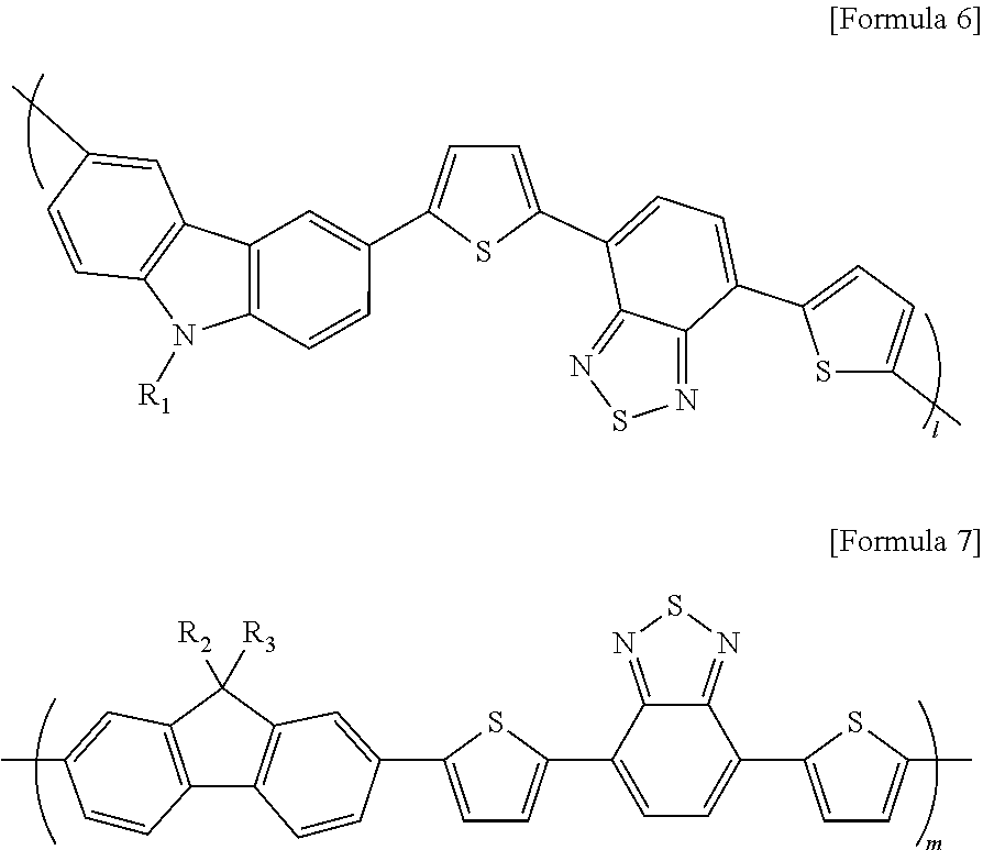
C12=C(C=CC(C)=C1)N([R1])C1=C2C=C(C2=CC=C(C3=CC=C(C4=CC=C(C)S4)C4=NSN=C43)S2)C=C1.C12=C(C([R2])([R3])C3=C1C=CC(C1=CC=C(C4=CC=C(C5=CC=C(C)S5)C5=NSN=C54)S1)=C3)C=C(C)C=C2
